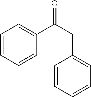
C1=CC=CC(C(CC2=CC=CC=C2)=O)=C1
